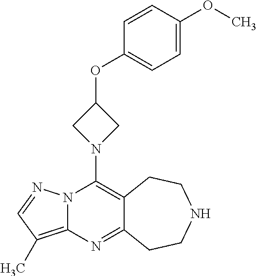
N12C(=C(C)C=N1)N=C1C(=C2N2CC(OC3=CC=C(OC)C=C3)C2)CCNCC1
